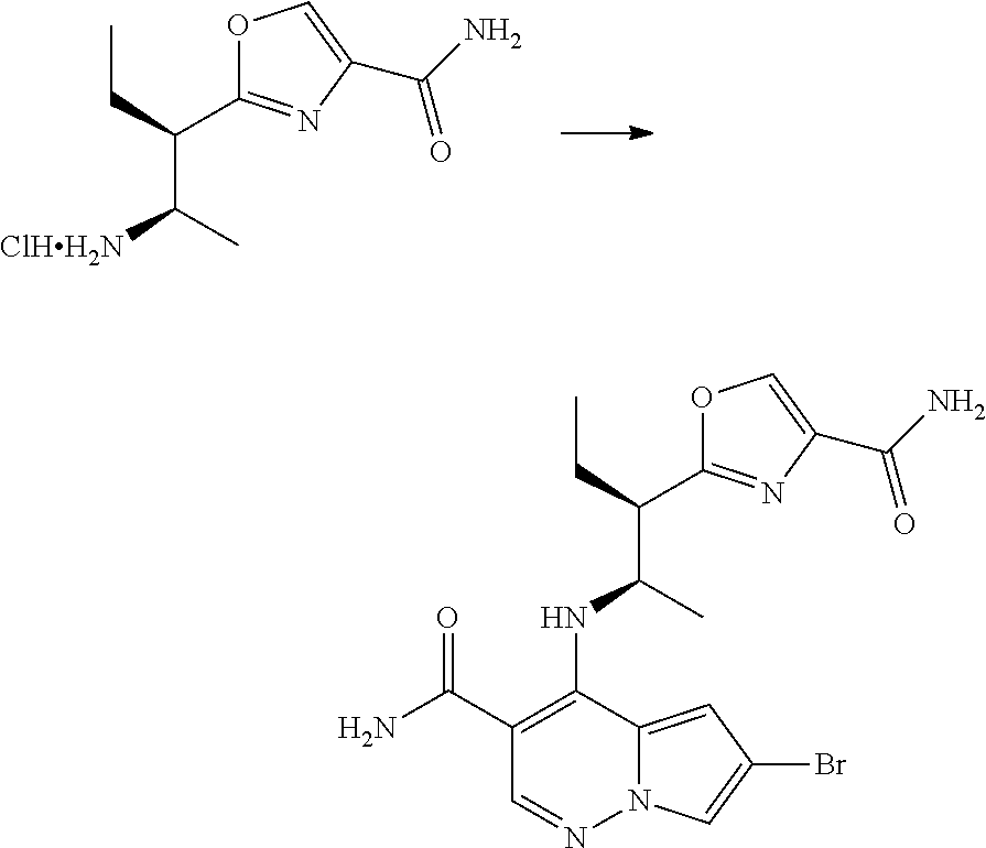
C(C(C1=NC(C(N)=O)=CO1)C(C)[ClHH2N])C.C(C(C1=NC(C(N)=O)=CO1)C(C)NC1=C(C(=O)N)C=NN2C1=CC(Br)=C2)C
